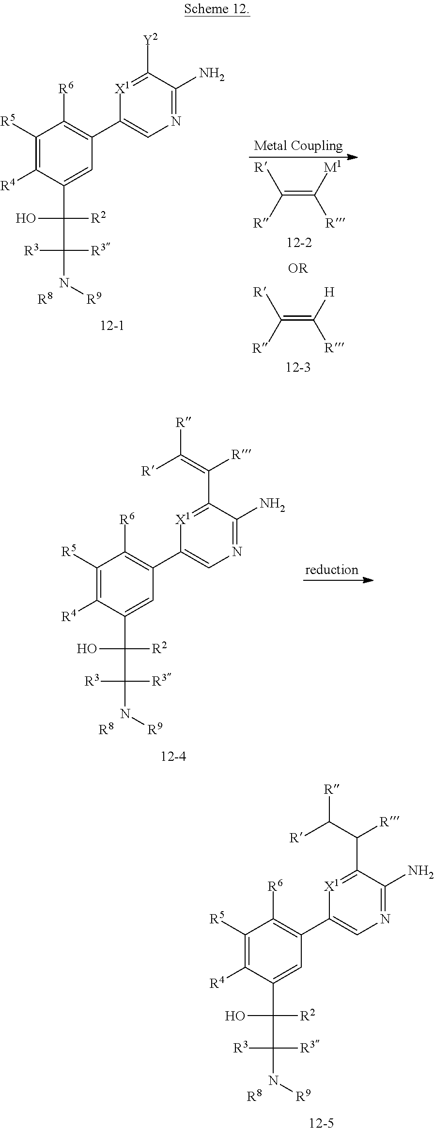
C1([R5])=C([R4])C(C(C([R3])(N[R9])[R3])([R2])O)=CC(C2=CN=C(N)C(C(C([R])[R])[R])=[X1]2)=C1[R6].[R8].C1([R5])=C([R4])C(C(C([R3])(N[R9])[R3])([R2])O)=CC(C2=CN=C(N)C([Y2])=[X1]2)=C1[R6].[R8].[R]C(=C([R])[H])[R].[R]C(=C([R])[M1])[R].C1([R5])=C([R4])C(C(C([R3])(N[R9])[R3])([R2])O)=CC(C2=CN=C(N)C(C(=C([R])[R])[R])=[X1]2)=C1[R6].[R8]
